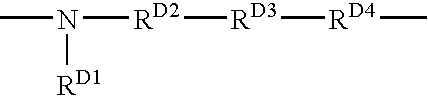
CN([RD2][RD3][RD4]C)[RD1]
